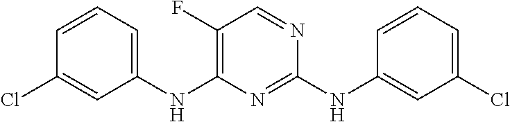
C1(NC2=C(F)C=NC(NC3=CC(Cl)=CC=C3)=N2)=CC=CC(Cl)=C1
